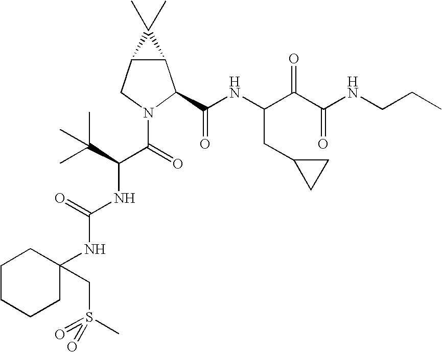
C12C(CN(C(=O)C(C(C)(C)C)NC(NC3(CS(=O)(C)=O)CCCCC3)=O)C1C(NC(C(C(NCCC)=O)=O)CC1CC1)=O)C2(C)C
